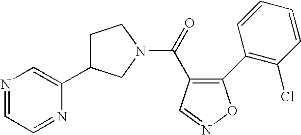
C1(C2=CN=CC=N2)CN(C(=O)C2=C(C3=C(Cl)C=CC=C3)ON=C2)CC1
